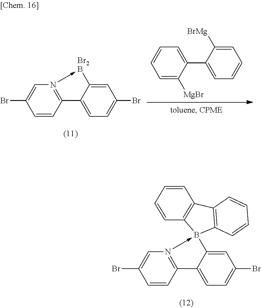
C1=CC2=N(->[Br2B]C3=CC(Br)=CC=C23)C=C1Br.C1=C([MgBr])C(C2=CC=CC=C2[BrMg])=CC=C1.C1=CC2=N(->B3(C4=CC(Br)=CC=C24)C2=C(C4=C3C=CC=C4)C=CC=C2)C=C1Br
